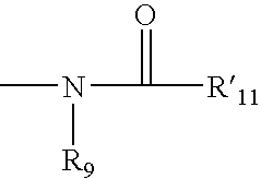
CN(C(=O)[R11])[R9]
